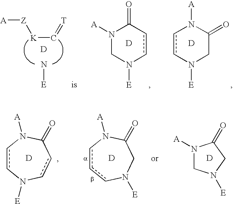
[A][Z][K]C=[T].[D].N[E].N1([A])CN([E])ccC1=O.[D].c1cN([E])CC(=O)N1[A].[D].c1cN([E])ccC(=O)N1[A].[D].c1ccN([E])CC(=O)N1[A].[D].[D].N1([A])CN([E])CC1=O
